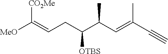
C(CC(C(C=C(C#C)C)C)[OTBS])=C([MeO])[CO2Me]
